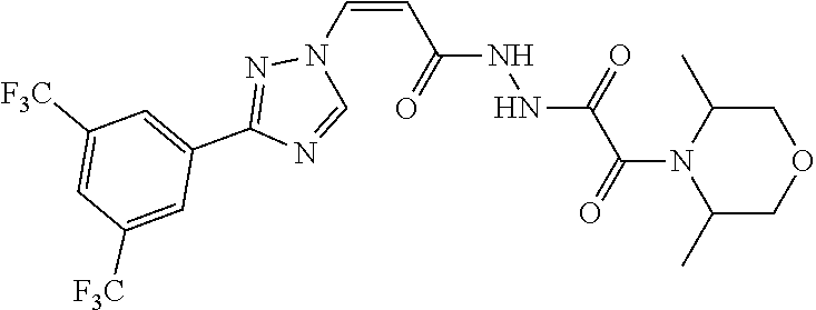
N1=CN(C=CC(NNC(C(=O)N2C(C)COCC2C)=O)=O)N=C1C1=CC([F3C])=CC([F3C])=C1
